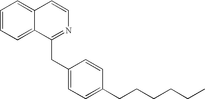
C1=CC=C2C(=C1)C=CN=C2CC1=CC=C(CCCCCC)C=C1
